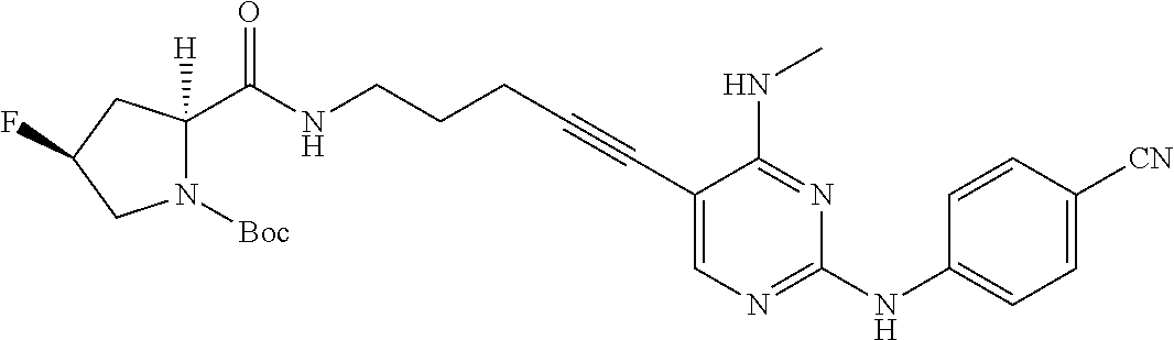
C1(C#CCCCNC(=O)C2([H])N([Boc])CC(F)C2)=CN=C(NC2=CC=C([CN])C=C2)N=C1NC
